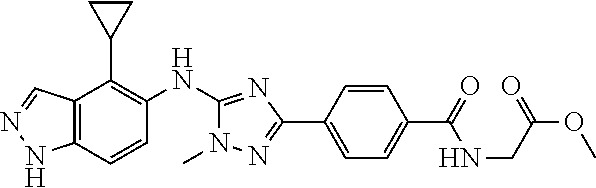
C12=C(C=CC(NC3=NC(C4=CC=C(C(=O)NCC(OC)=O)C=C4)=NN3C)=C1C1CC1)NN=C2
